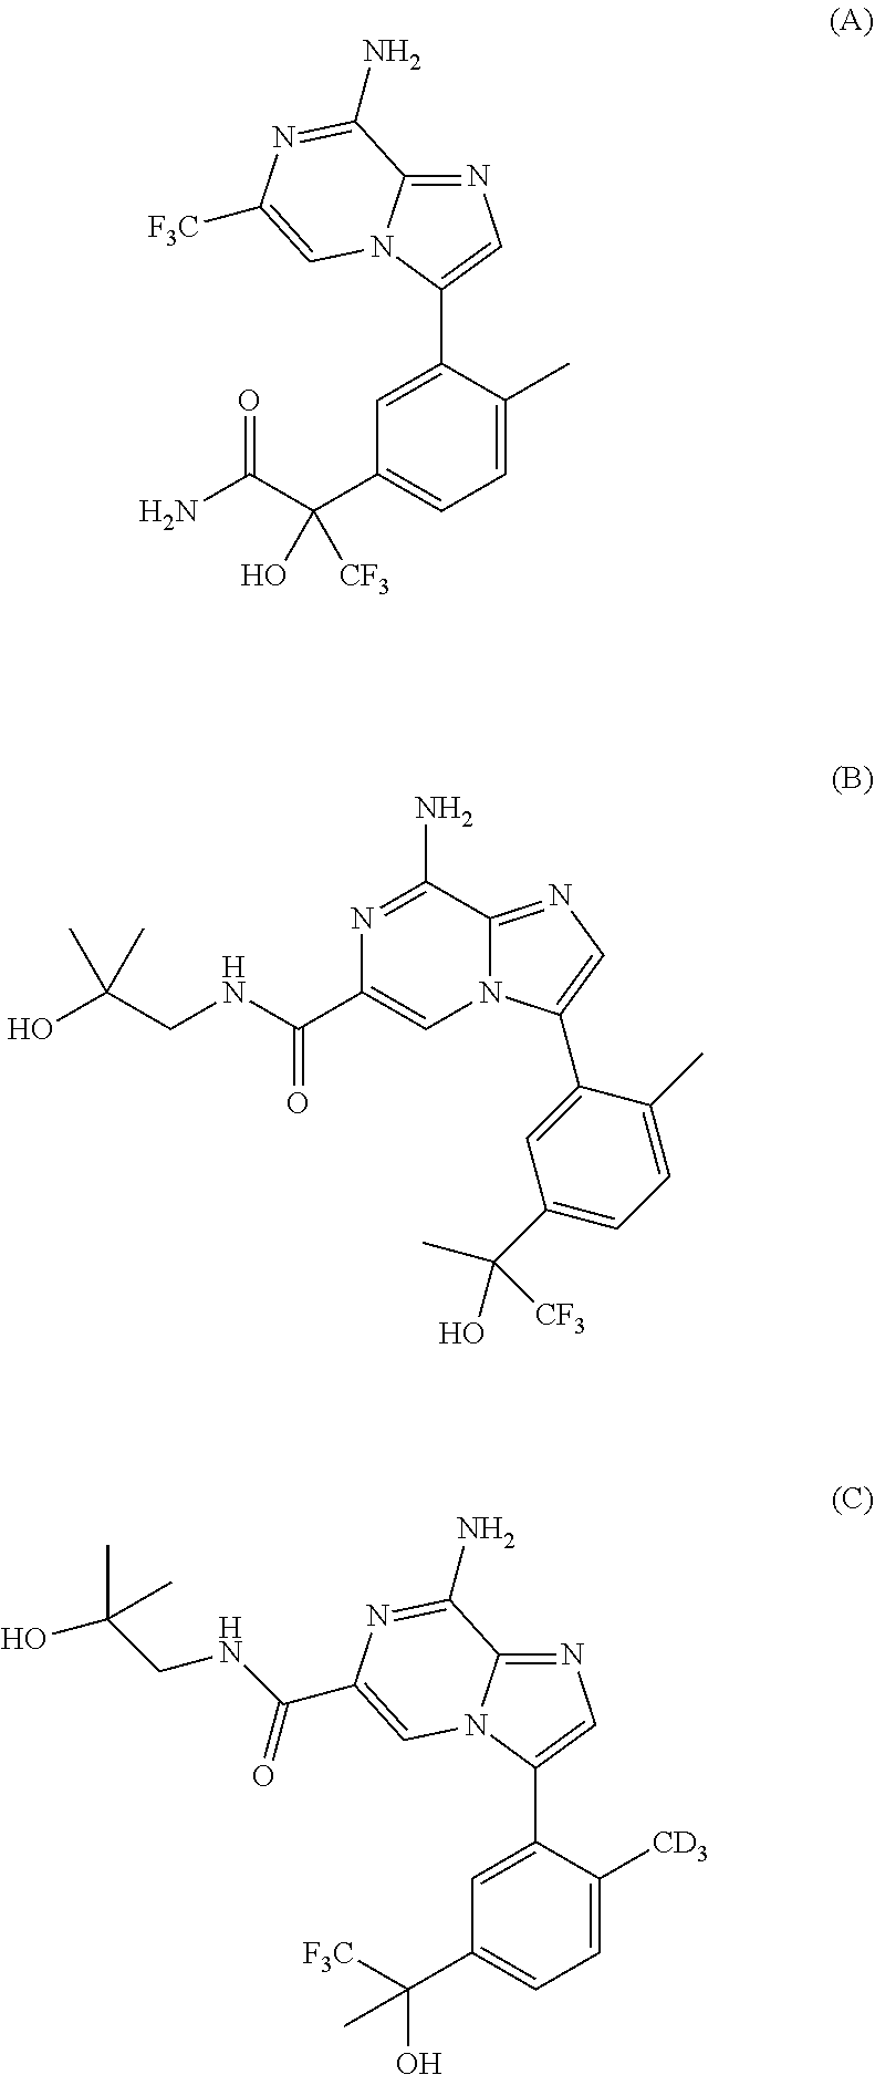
C1=C(C)C(C2=CN=C3N2C=C([F3C])N=C3N)=CC(C(C(N)=O)(O)[CF3])=C1.C12=NC=C(C3=CC(C(C)(O)[CF3])=CC=C3C)N1C=C(C(NCC(O)(C)C)=O)N=C2N.C1=C([CD3])C(C2=CN=C3N2C=C(C(NCC(O)(C)C)=O)N=C3N)=CC(C([F3C])(O)C)=C1
